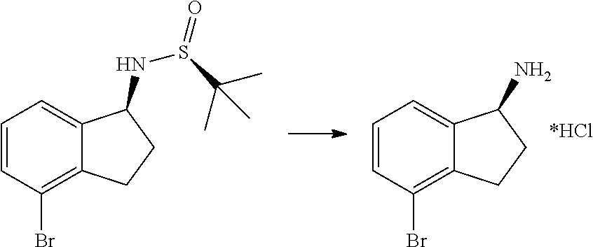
C1=CC(Br)=C2C(=C1)C(N)CC2.C1=CC(Br)=C2C(=C1)C(NS(=O)C(C)(C)C)CC2
